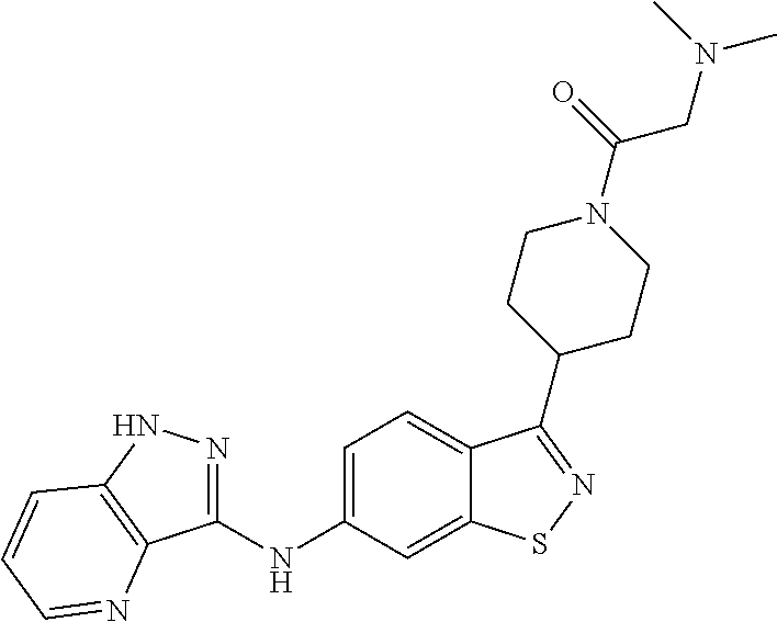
C1(NC2=CC=C3C(=C2)SN=C3C2CCN(C(=O)CN(C)C)CC2)=NNC2=C1N=CC=C2
